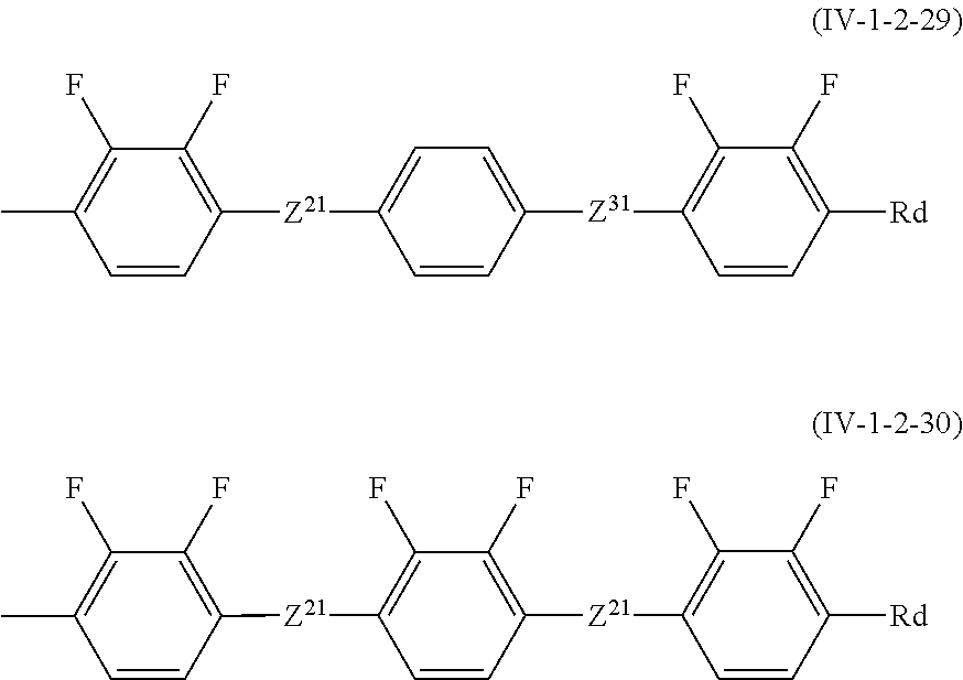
C1([Z31]C2=CC=C([Z21]C3=C(F)C(F)=C(C)C=C3)C=C2)=C(F)C(F)=C([Rd])C=C1.C1([Z21]C2=C(F)C(F)=C([Z21]C3=C(F)C(F)=C(C)C=C3)C=C2)=C(F)C(F)=C([Rd])C=C1
